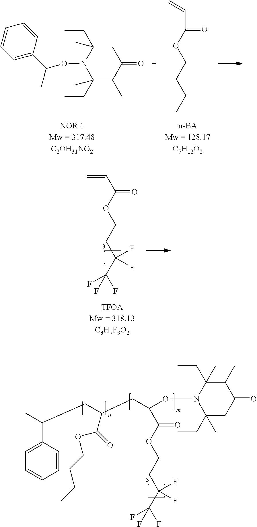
C=CC(OCCC(C(F)(F)F)(F)F)=O.C1=CC(C(C)CC(CC(ON2C(CC)(C)CC(=O)C(C)C2(CC)C)C(OCCC(C(F)(F)F)(F)F)=O)C(=O)OCCCC)=CC=C1.C(C(=O)OCCCC)=C.C1=C(C(C)ON2C(CC)(C)C(C)C(=O)CC2(CC)C)C=CC=C1
